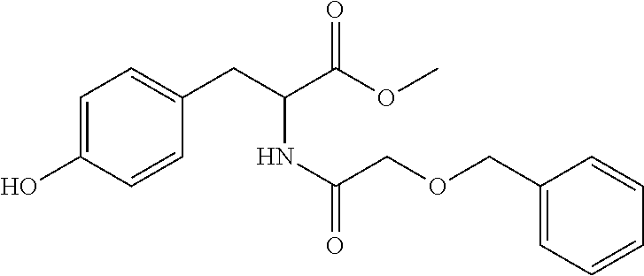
C1=C(O)C=CC(CC(NC(=O)COCC2=CC=CC=C2)C(OC)=O)=C1
